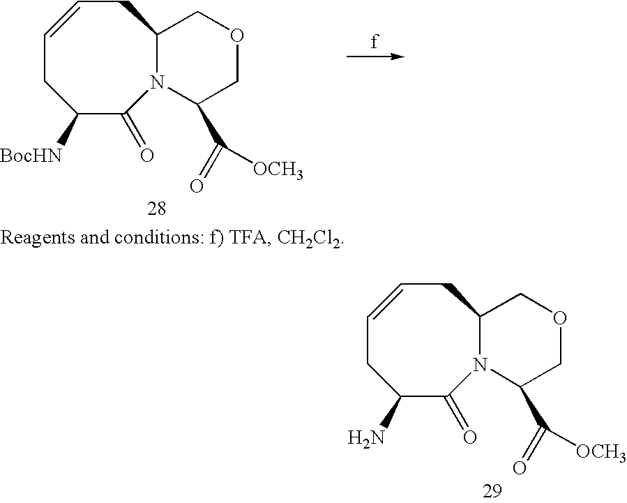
C1C=CCC([BocHN])C(=O)N2C1COCC2C(=O)[OCH3].C1C=CCC(N)C(=O)N2C1COCC2C(=O)[OCH3]
